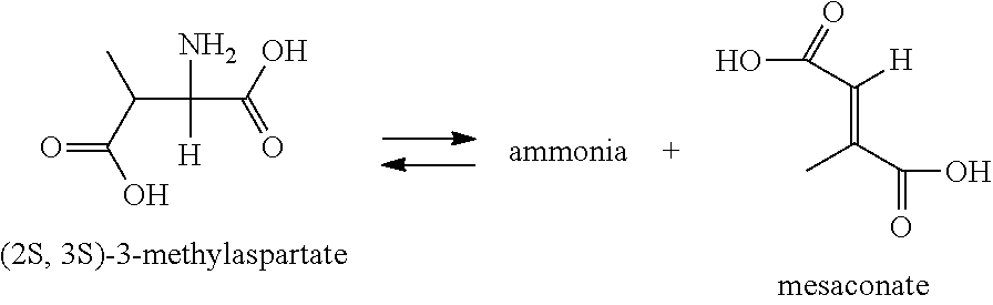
C(C(N)(C(O)=O)[H])(C(O)=O)C.OC(C([H])=C(C(=O)O)C)=O
